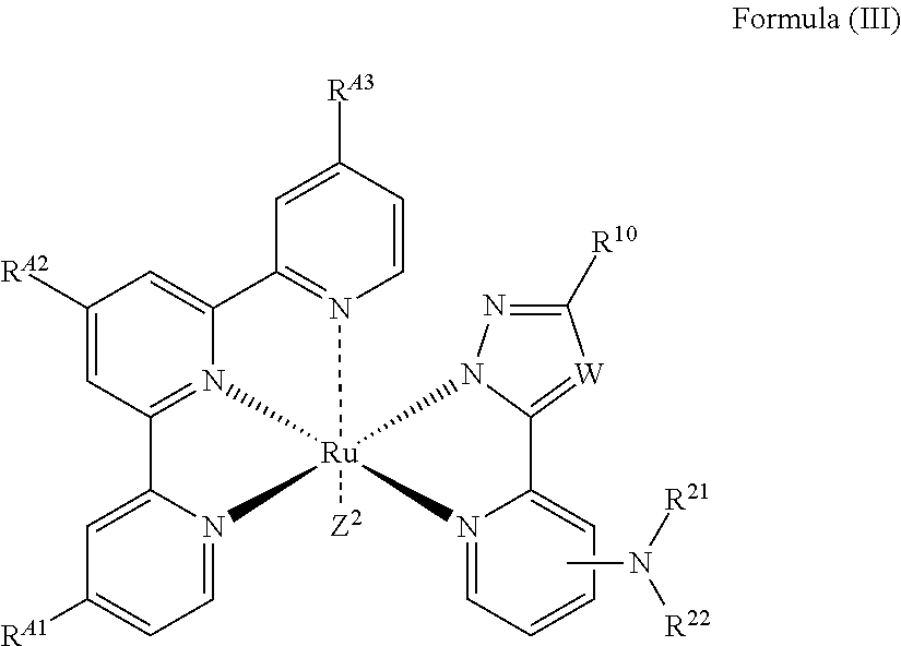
C1([RA2])=CC2=N3C(=C1)C1=N(C=CC([RA3])=C1)[Ru]31([Z2])(N3=CC=C([RA1])C=C23)N2N=C([R10])[W]=C2C2=CC=CC=N21.CN([R22])[R21]
